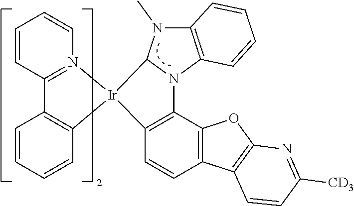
C1=CC2=N(C=C1)[Ir]1(C3=C2C=CC=C3)C2=C(C3=C(C=C2)C2=C(O3)N=C([CD3])C=C2)N2C3=C(N(C)C12)C=CC=C3
